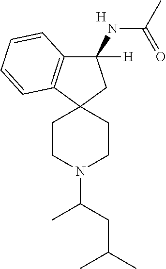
C1(NC(C)=O)([H])C2=C(C3(C1)CCN(C(CC(C)C)C)CC3)C=CC=C2.[H]
